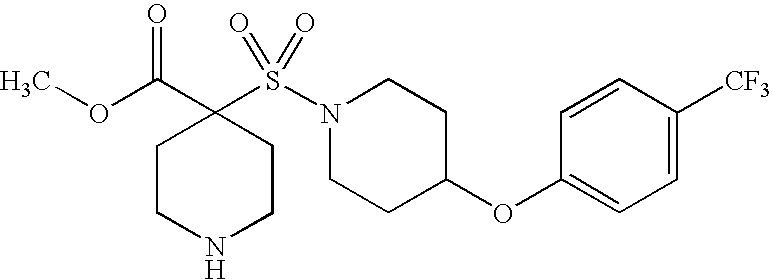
C1(OC2CCN(S(=O)(=O)C3(C(=O)OC)CCNCC3)CC2)=CC=C([CF3])C=C1
